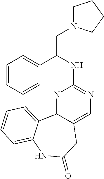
N1=C2C(=CN=C1NC(CN1CCCC1)C1=CC=CC=C1)CC(=O)NC1=CC=CC=C21
